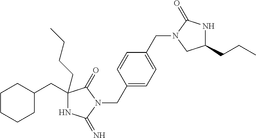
C1(CC2CCCCC2)(CCCC)NC(=N)N(CC2=CC=C(CN3C(=O)NC(CCC)C3)C=C2)C1=O
